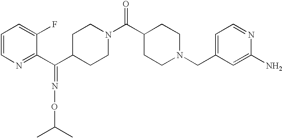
C1=CN=C(C(C2CCN(C(C3CCN(CC4=CC=NC(N)=C4)CC3)=O)CC2)=NOC(C)C)C(F)=C1
